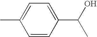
C1=C(C(O)C)C=CC(C)=C1
